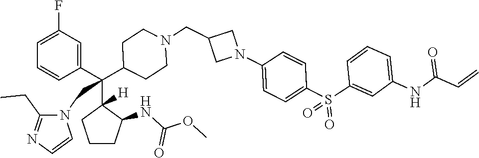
C1=C(F)C=C(C(C2([H])CCCC2NC(OC)=O)(C2CCN(CC3CN(C4=CC=C(S(C5=CC(NC(=O)C=C)=CC=C5)(=O)=O)C=C4)C3)CC2)CN2C(CC)=NC=C2)C=C1
